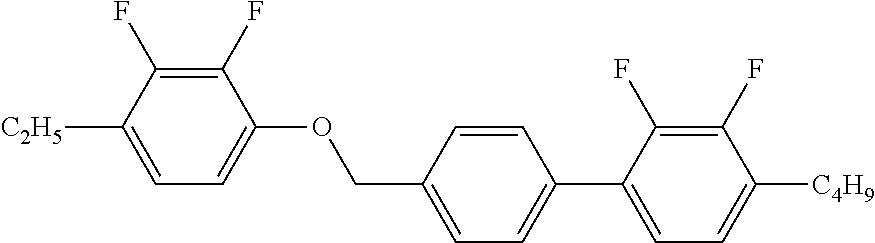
C1(F)=C(F)C([C2H5])=CC=C1OCC1=CC=C(C2=CC=C([C4H9])C(F)=C2F)C=C1
